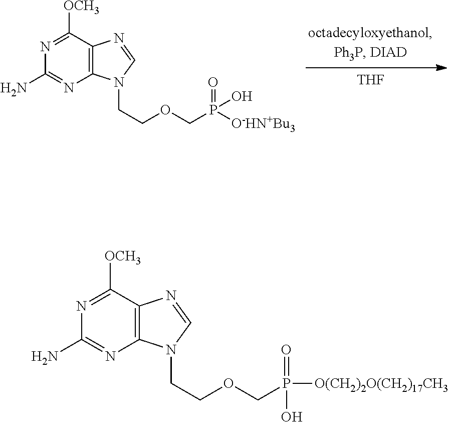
N1=C([OCH3])C2=C(N=C1N)N(CCOCP([O(CH2)2O(CH2)17CH3])(=O)O)C=N2.N1=C([OCH3])C2=C(N=C1N)N(CCOCP(O)(=O)[O-HN+Bu3])C=N2.[THF]
